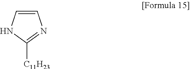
C1=CNC([C11H23])=N1
